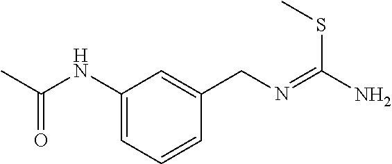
CC(NC1=CC=CC(CN=C(N)SC)=C1)=O
